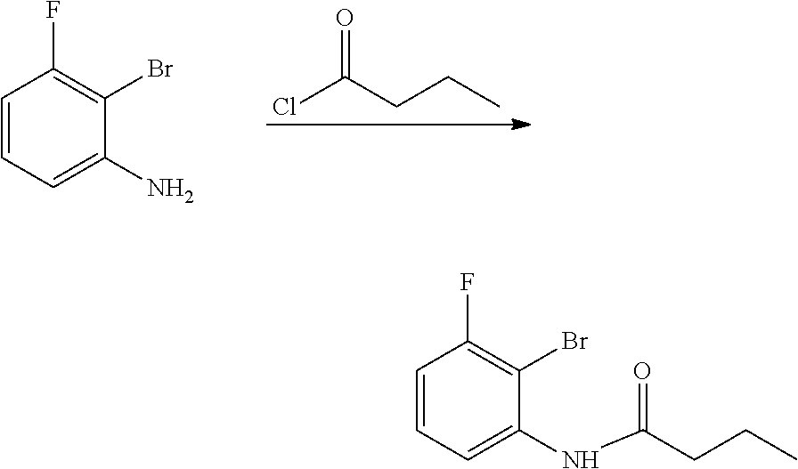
C1=CC=C(N)C(Br)=C1F.ClC(CCC)=O.C1=CC=C(NC(CCC)=O)C(Br)=C1F
